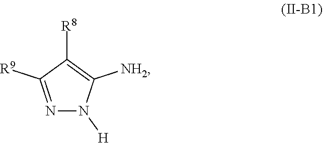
N1=C([R9])C([R8])=C([NH2])N1[H]
